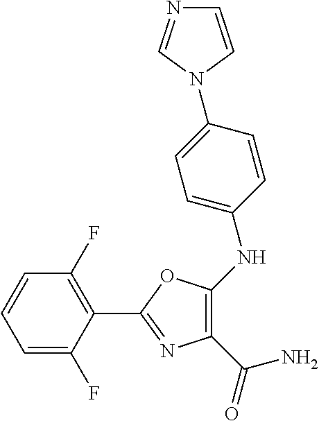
C1=C(F)C(C2=NC(C(=O)N)=C(NC3=CC=C(N4C=NC=C4)C=C3)O2)=C(F)C=C1
